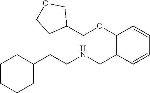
C1(CCNCC2=C(OCC3COCC3)C=CC=C2)CCCCC1
